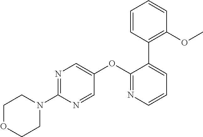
N1(C2=NC=C(OC3=NC=CC=C3C3=C(OC)C=CC=C3)C=N2)CCOCC1
